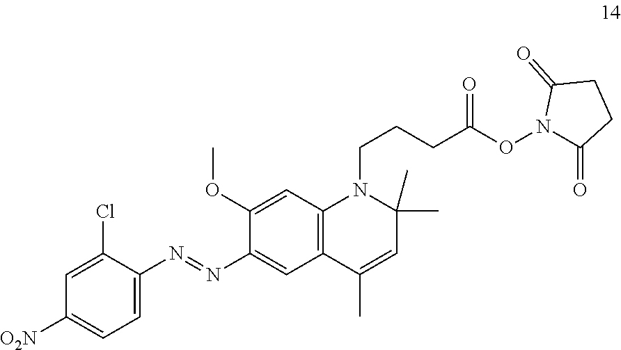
C1(N=NC2=CC3=C(C=C2OC)N(CCCC(ON2C(=O)CCC2=O)=O)C(C)(C)C=C3C)=CC=C([O2N])C=C1Cl
